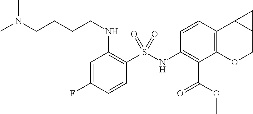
C(CNC1=C(S(NC2=C(C(=O)OC)C3=C(C=C2)C2C(CO3)C2)(=O)=O)C=CC(F)=C1)CCN(C)C
